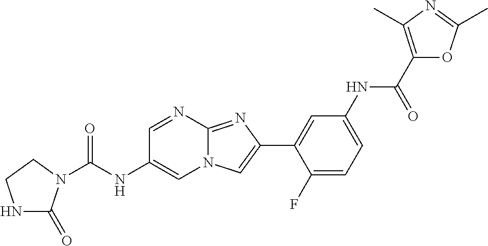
C1=NC2=NC(C3=CC(NC(C4=C(C)N=C(C)O4)=O)=CC=C3F)=CN2C=C1NC(=O)N1C(=O)NCC1
